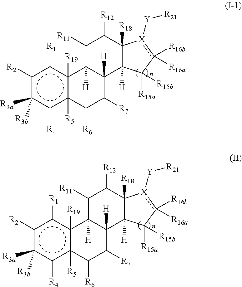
c1([R2])c([R3a])([R3b])c([R4])c2([R5])c([R19])(c1[R1])C1([H])C([H])(C([R7])C2[R6])C2([H])C([R18])(C([R12])C1[R11])[X]([Y][R21])c([R16a])([R16b])C2([R15a])[R15b].c1([R2])c([R3a])([R3b])c([R4])c2([R5])c([R19])(c1[R1])C1([H])C([H])(C([R7])C2[R6])C2([H])C([R18])(C([R12])C1[R11])[X]([Y][R21])c([R16a])([R16b])C2([R15a])[R15b]
